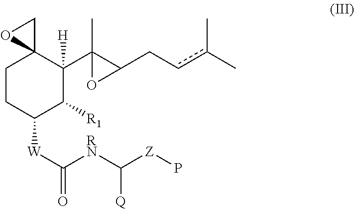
C1CC([W]C(=O)[RN]C([Z]P)[Q])C([R1])C(C2(C)C(Ccc(C)C)O2)([H])C12CO2
